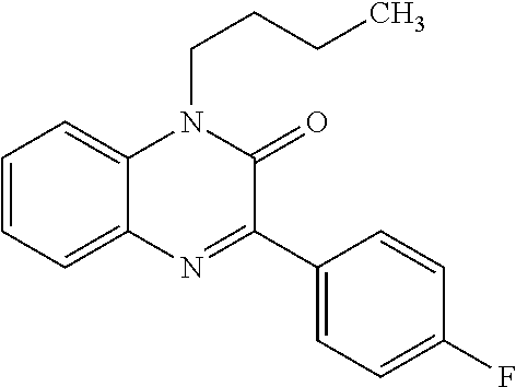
C1=CC=C2C(=C1)N(CCCC)C(=O)C(C1=CC=C(F)C=C1)=N2
